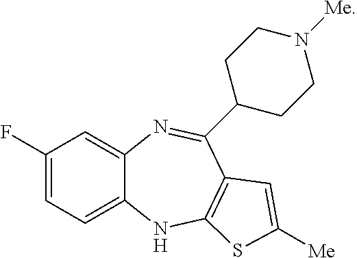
C1(F)=CC=C2C(=C1)N=C(C1CCN([Me])CC1)C1=C(N2)SC([Me])=C1
